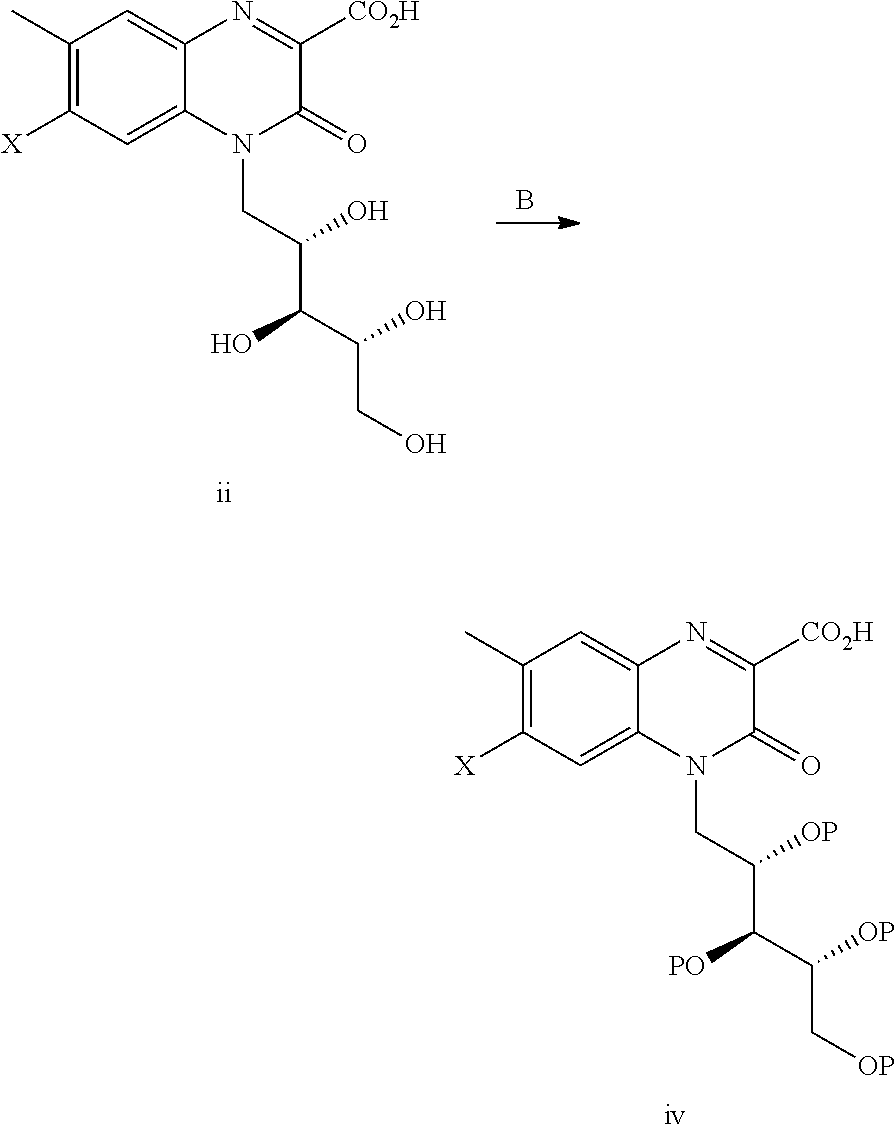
B.C1(C)=C([X])C=C2C(=C1)N=C([CO2H])C(=O)N2CC(C(C(O)CO)O)O.[ii].C1(C)=C([X])C=C2C(=C1)N=C([CO2H])C(=O)N2CC(C(C([OP])C[OP])[PO])[OP].[iv]
